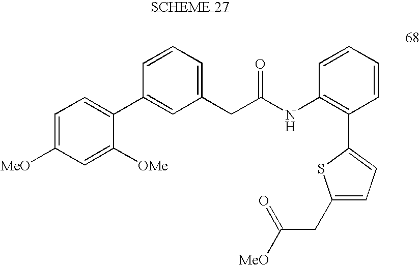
C1=C([MeO])C=C([OMe])C(C2=CC(CC(NC3=C(C4=CC=C(CC([MeO])=O)S4)C=CC=C3)=O)=CC=C2)=C1
